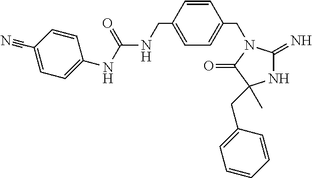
N1C(=N)N(CC2=CC=C(CNC(NC3=CC=C(C#N)C=C3)=O)C=C2)C(=O)C1(CC1=CC=CC=C1)C
